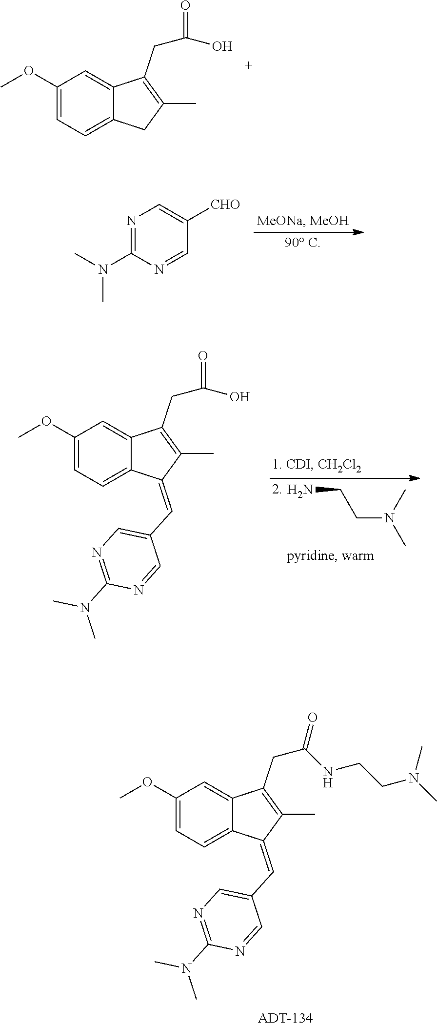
C1(OC)=CC=C2C(=C1)C(CC(=O)O)=C(C)C2.C1(OC)=CC=C2C(=C1)C(CC(=O)NCCN(C)C)=C(C)C2=CC1=CN=C(N(C)C)N=C1.C1(OC)=CC=C2C(=C1)C(CC(=O)O)=C(C)C2=CC1=CN=C(N(C)C)N=C1.NCCN(C)C.N1=C(N(C)C)N=CC([CHO])=C1
